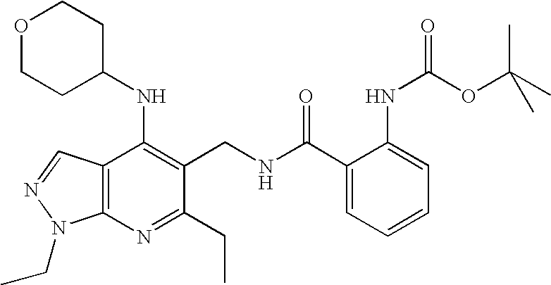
O1CCC(NC2=C(CNC(C3=CC=CC=C3NC(=O)OC(C)(C)C)=O)C(CC)=NC3=C2C=NN3CC)CC1
